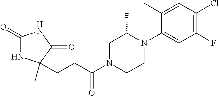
C1(=O)NC(CCC(N2CCN(C3=CC(F)=C(Cl)C=C3C)C(C)C2)=O)(C)C(=O)N1
